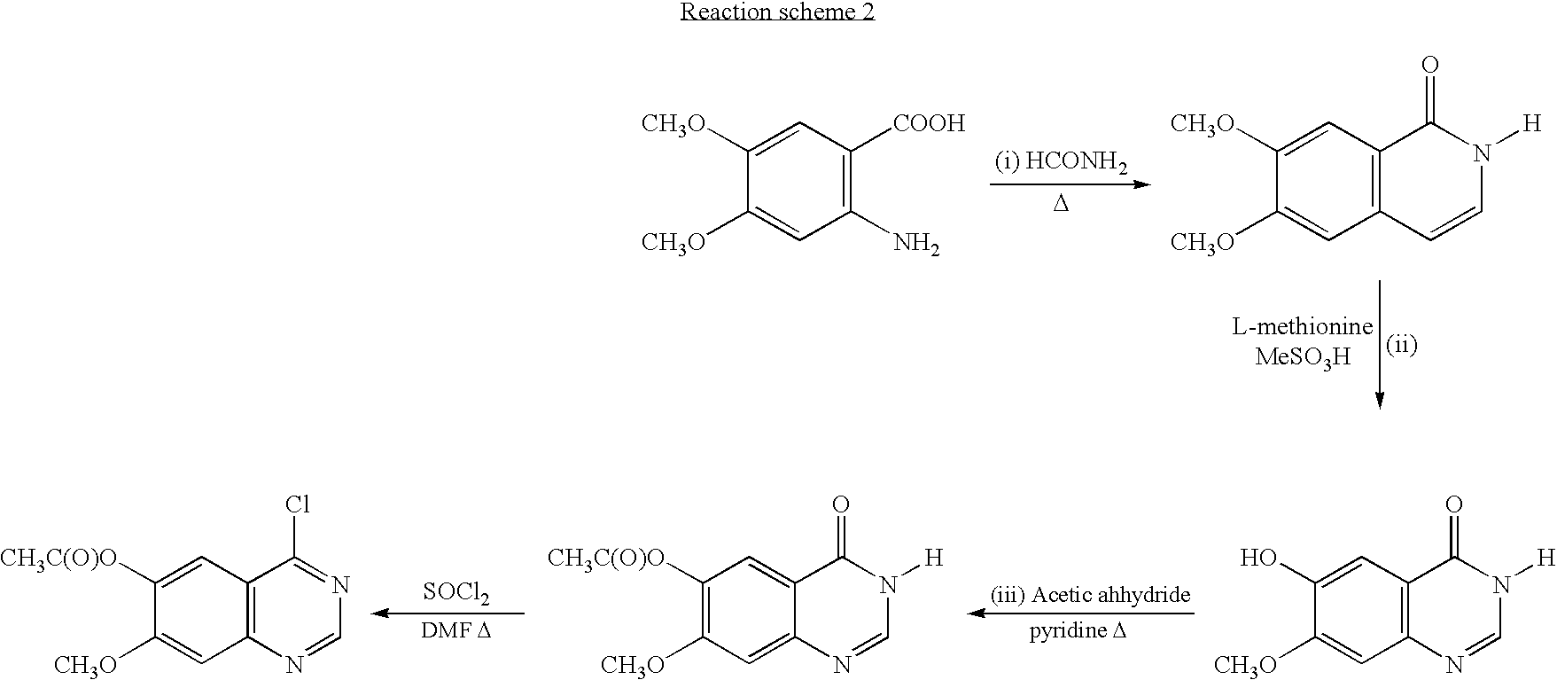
C1([CH3O])=CC(N)=C([COOH])C=C1[CH3O].C1([CH3O])=CC2=C(C=C1[CH3O])C(=O)N([H])C=C2.[D].C1(O)=CC2=C(C=C1[CH3O])N=CN([H])C2=O.C1([CH3C(O)O])=C([CH3O])C=C2C(=C1)C(=O)N([H])C=N2.C1([CH3C(O)O])=CC2=C(C=C1[CH3O])N=CN=C2Cl.[SOCl2]
